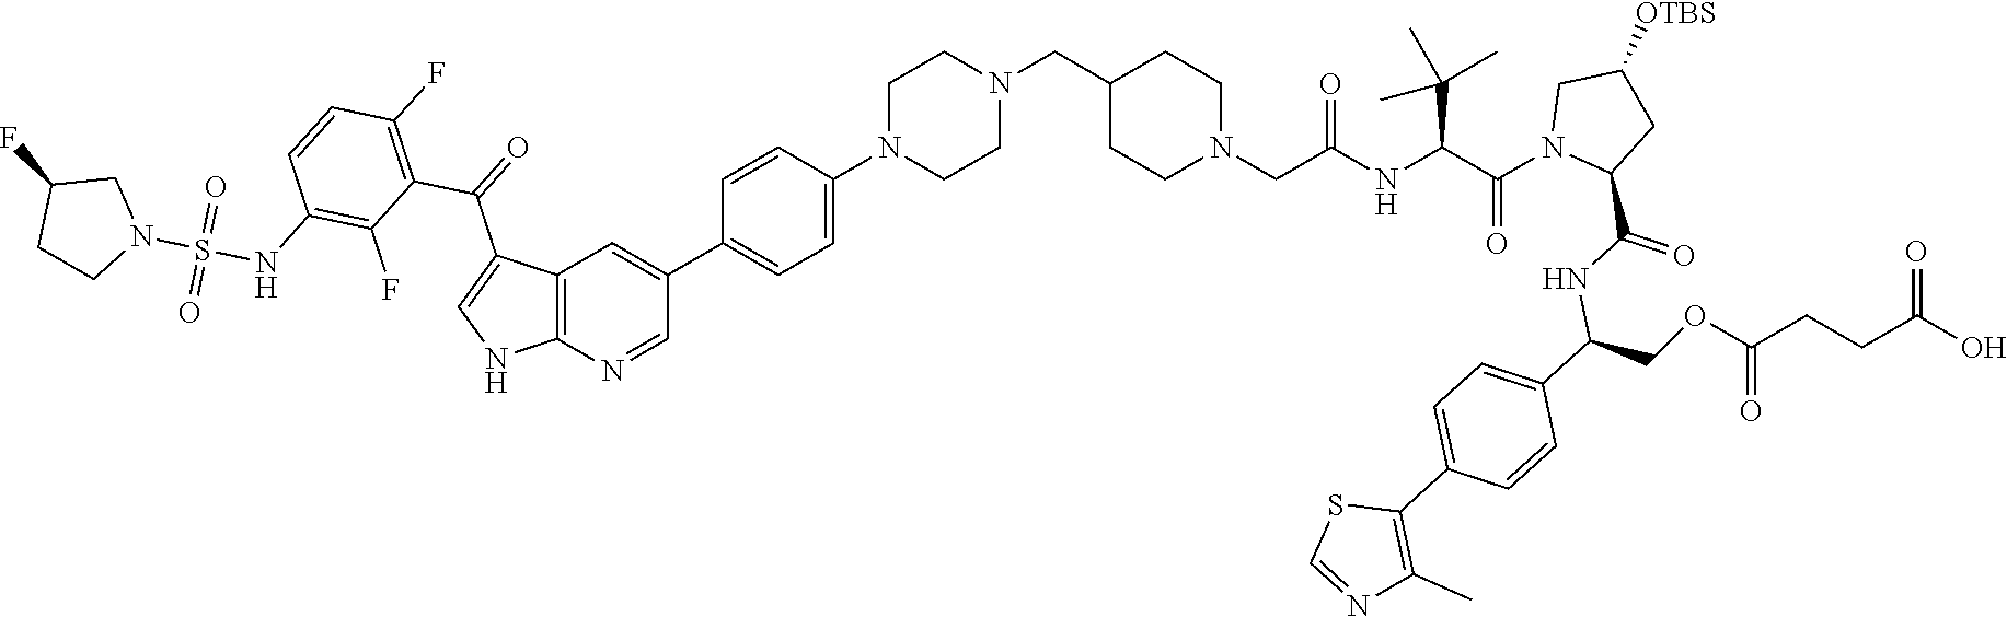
C1N(C2=CC=C(C3=CC4=C(N=C3)NC=C4C(=O)C3=C(F)C=CC(NS(N4CC(F)CC4)(=O)=O)=C3F)C=C2)CCN(CC2CCN(CC(=O)NC(C(C)(C)C)C(N3C(C(NC(C4=CC=C(C5=C(C)N=CS5)C=C4)COC(CCC(O)=O)=O)=O)CC([OTBS])C3)=O)CC2)C1
